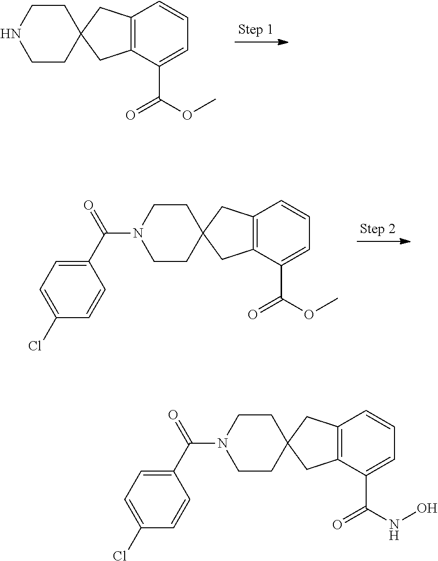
C12=C(C(C(OC)=O)=CC=C1)CC1(C2)CCNCC1.C12=C(C(C(OC)=O)=CC=C1)CC1(C2)CCN(C(C2=CC=C(Cl)C=C2)=O)CC1.C12=C(C(C(NO)=O)=CC=C1)CC1(C2)CCN(C(C2=CC=C(Cl)C=C2)=O)CC1
